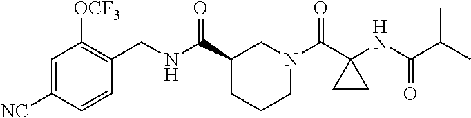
C1=C([NC])C=CC(CNC(C2CCCN(C(C3(NC(C(C)C)=O)CC3)=O)C2)=O)=C1[OCF3]
